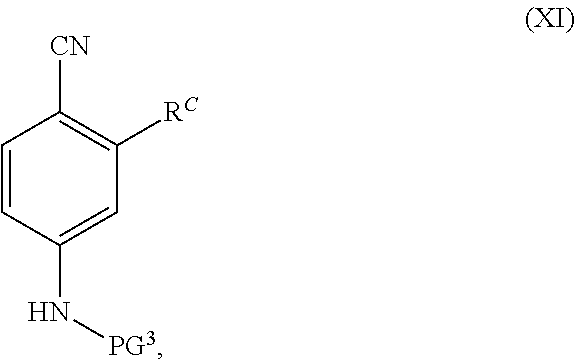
C1=CC(N[PG3])=CC([RC])=C1[CN]
